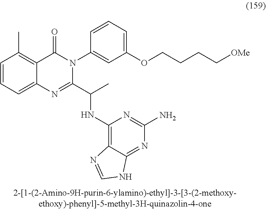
C1=CC=C2C(=C1C)C(=O)N(C1=CC(OCCCC[OMe])=CC=C1)C(C(C)NC1=C3C(=NC(N)=N1)NC=N3)=N2
